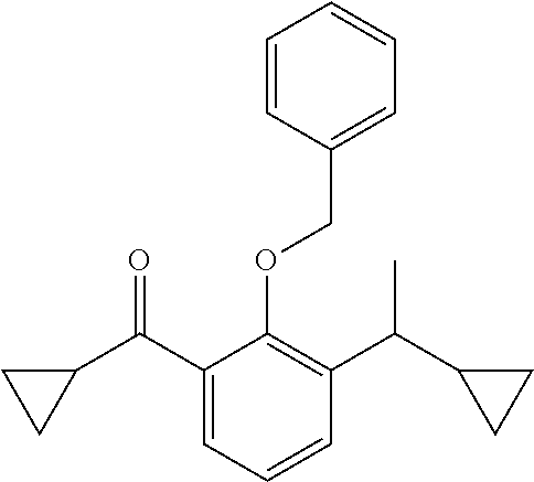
C1(C(C2CC2)=O)=CC=CC(C(C2CC2)C)=C1OCC1=CC=CC=C1
